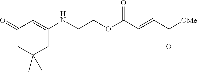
C1(NCCOC(C=CC([OMe])=O)=O)=CC(=O)CC(C)(C)C1
